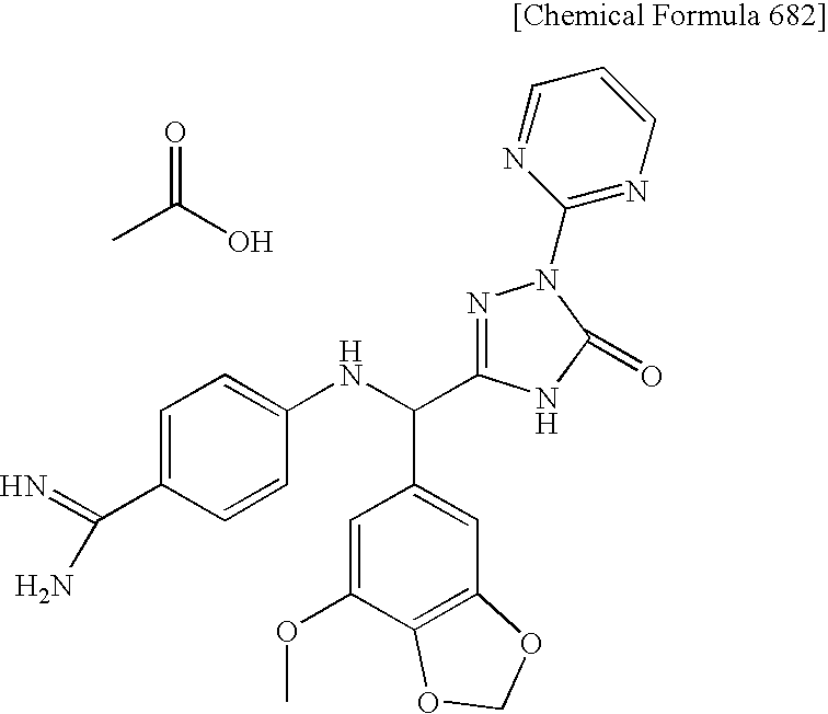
O=C(O)C.C1=C(OC)C2=C(C=C1C(NC1=CC=C(C(N)=N)C=C1)C1=NN(C3=NC=CC=N3)C(=O)N1)OCO2
